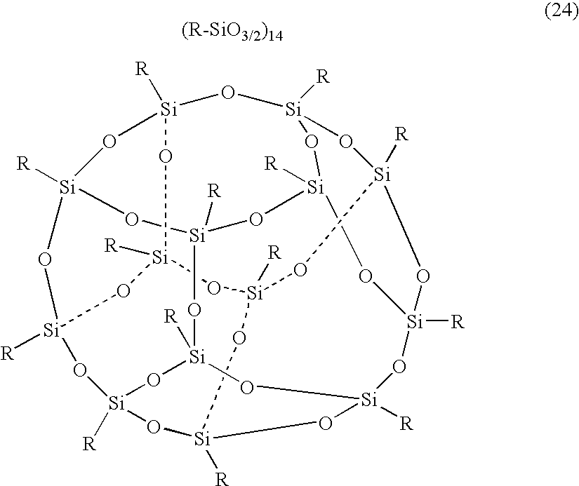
[R][Si]12O[Si]3([R])O[Si]4([R])O[Si]5([R])O[Si]6([R])O[Si]([R])(O3)O[Si]([R])(O1)O[Si]1([R])O[Si]3([R])O[Si]([R])(O2)O[Si]([R])(O[Si]([R])(O[Si]([R])(O[Si]([R])(O1)O6)O3)O5)O4
